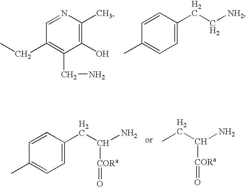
C1(O)=C(C)N=CC(CC)=C1CN.C1=C(CC[NH2])C=CC(C)=C1.C1=C(CC([CORa]=O)N)C=CC(C)=C1.CCC([CORa]=O)N
